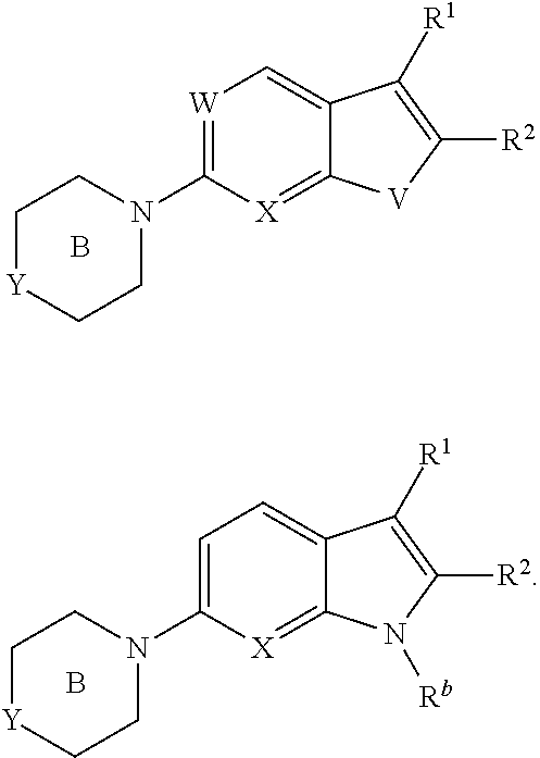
[W]1=C(N2CC[Y]CC2)[X]=C2C(=C1)C([R1])=C([R2])[V]2.B.C1=C(N2CC[Y]CC2)[X]=C2C(=C1)C([R1])=C([R2])N2[Rb].B
